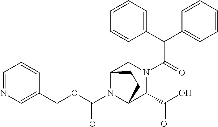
C(C(=O)N1CC2N(C(OCC3=CN=CC=C3)=O)C(C1C(O)=O)CC2)(C1=CC=CC=C1)C1=CC=CC=C1
